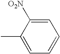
C1=C(C)C([O2N])=CC=C1
